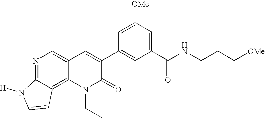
N1=C2C(=C3C(=C1)C=C(C1=CC(C(NCCC[OMe])=O)=CC([OMe])=C1)C(=O)N3CC)C=CN2[H]
